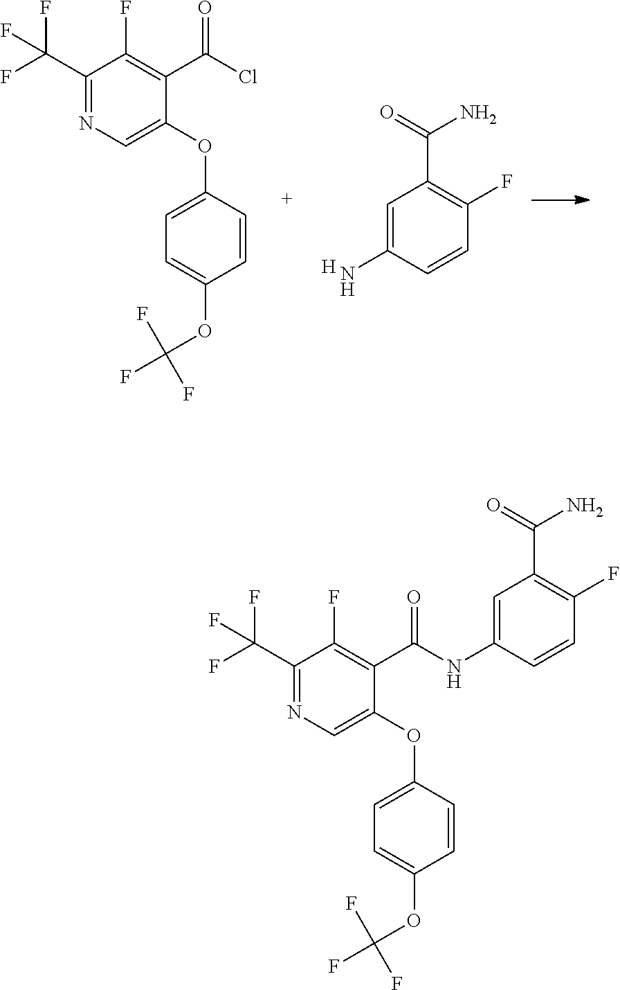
C1(C(F)(F)F)=NC=C(OC2=CC=C(OC(F)(F)F)C=C2)C(C(Cl)=O)=C1F.C1=C(N)C=CC(F)=C1C(=O)N.[H].C1(C(F)(F)F)=NC=C(OC2=CC=C(OC(F)(F)F)C=C2)C(C(=O)NC2=CC(C(=O)N)=C(F)C=C2)=C1F
